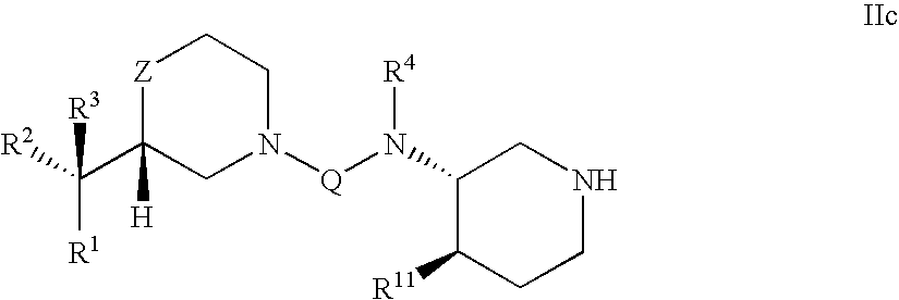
[Z]1C(C([R2])([R1])[R3])([H])CN([Q]N(C2C([R11])CCNC2)[R4])CC1
